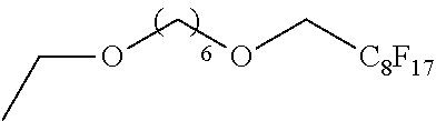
O(COC[C8F17])CC
